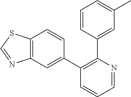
C12=C(C=C(C3=C(C4=CC(C)=CC=C4)N=CC=C3)C=C1)N=CS2
